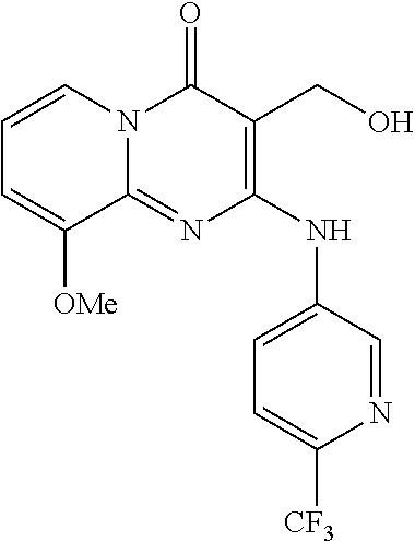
C1=CN2C(=NC(NC3=CC=C([CF3])N=C3)=C(CO)C2=O)C([OMe])=C1
